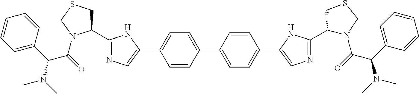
C1(C2=CN=C(C3CSCN3C(C(C3=CC=CC=C3)N(C)C)=O)N2)=CC=C(C2=CC=C(C3=CN=C(C4N(C(=O)C(C5=CC=CC=C5)N(C)C)CSC4)N3)C=C2)C=C1
